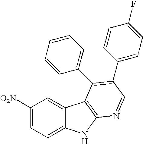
C1([O2N])=CC=C2C(=C1)C1=C(N2)N=CC(C2=CC=C(F)C=C2)=C1C1=CC=CC=C1
